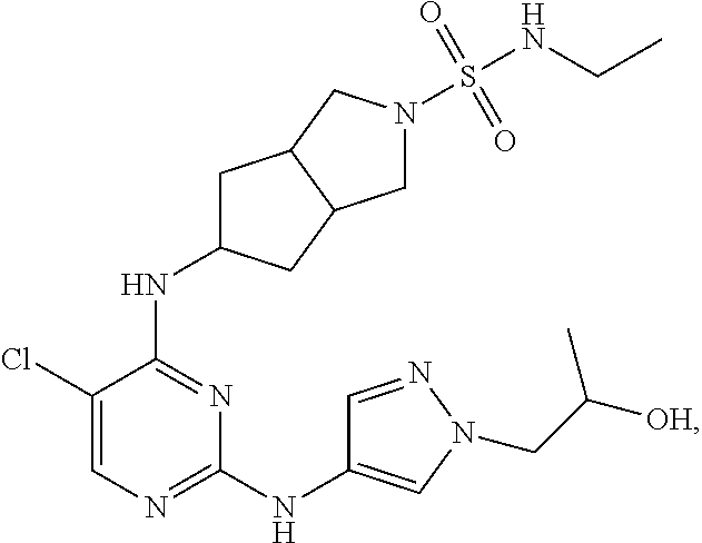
N1=C(NC2CC3C(C2)CN(S(=O)(=O)NCC)C3)C(Cl)=CN=C1NC1=CN(CC([OH])C)N=C1
